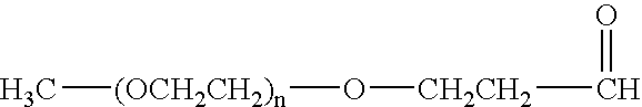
C([CH2CH2]O[(OCH2CH2)n]C)=O
